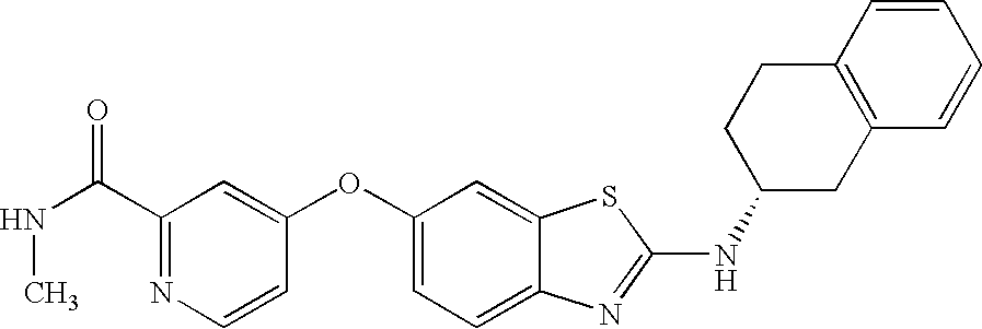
N1=C(C(NC)=O)C=C(OC2=CC=C3C(=C2)SC(NC2CC4=C(CC2)C=CC=C4)=N3)C=C1
